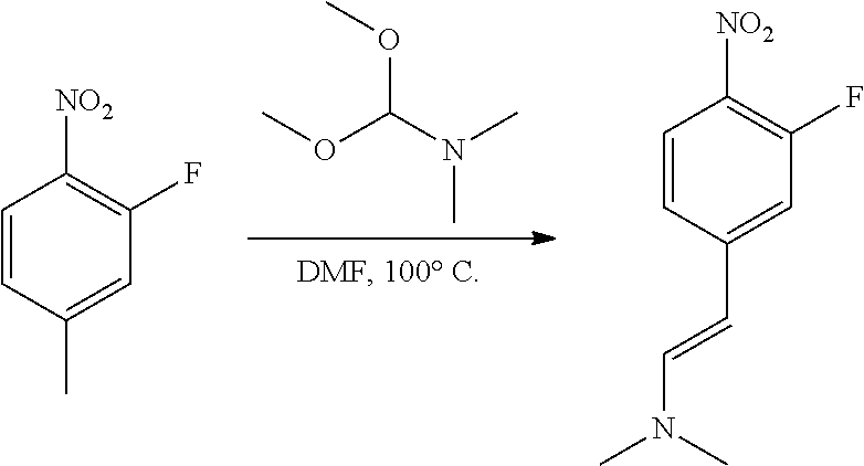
COC(N(C)C)OC.C1=CC(C)=CC(F)=C1[NO2].C1=CC(C=CN(C)C)=CC(F)=C1[NO2]
